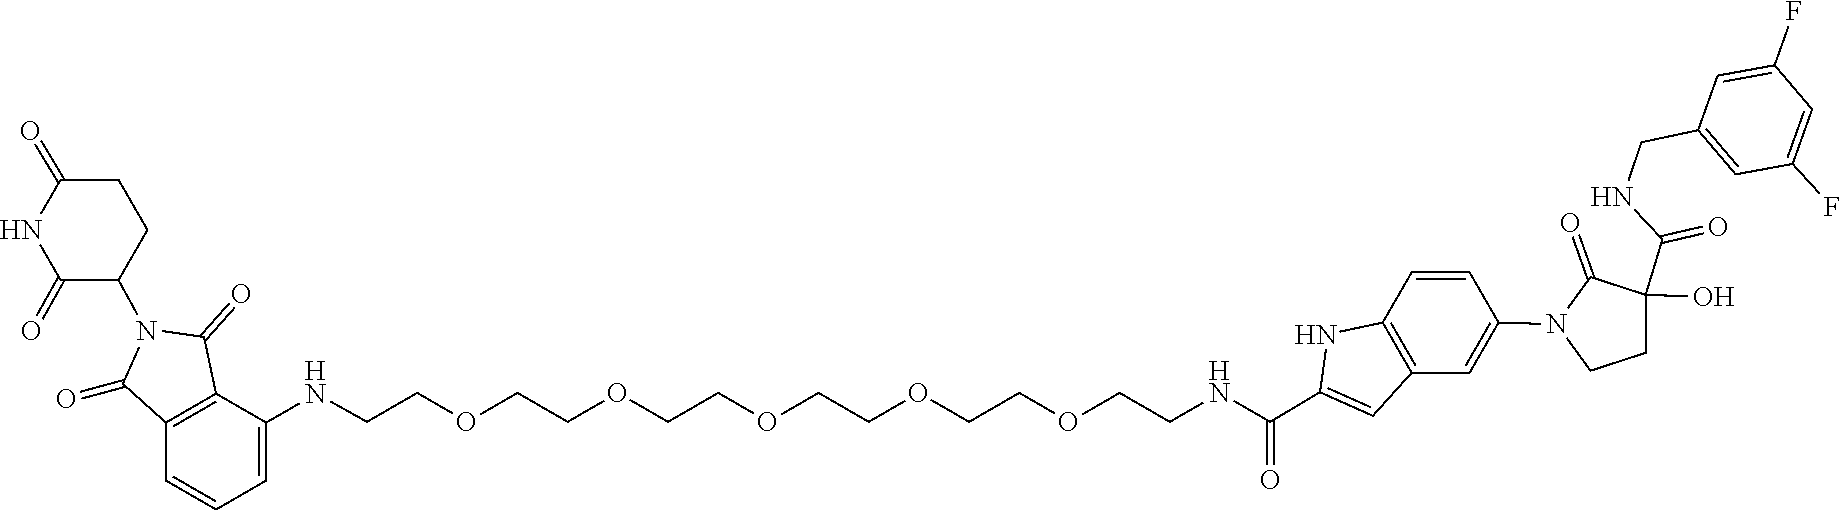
C1(=O)C(N2C(=O)C3=C(C(NCCOCCOCCOCCOCCOCCNC(=O)C4=CC5=C(C=CC(N6CCC(C(NCC7=CC(F)=CC(F)=C7)=O)(O)C6=O)=C5)N4)=CC=C3)C2=O)CCC(=O)N1
